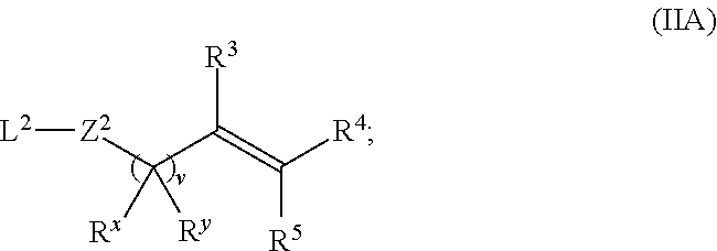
[L2][Z2]C(C(=C([R4])[R5])[R3])([Rx])[Ry]
